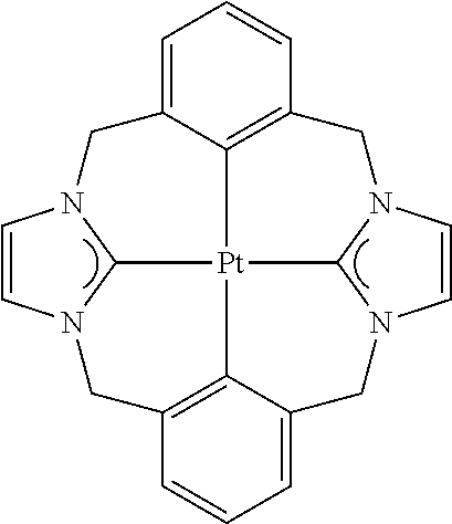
C1=C2C3=C(C=C1)CN1C=CN4C1[Pt]31C3N(C2)C=CN3CC2=C1C(=CC=C2)C4
